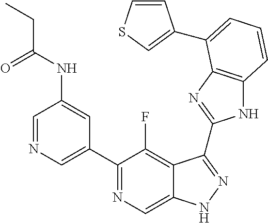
C1=NC=C(C2=NC=C3C(=C2F)C(C2=NC4=C(N2)C=CC=C4C2=CSC=C2)=NN3)C=C1NC(CC)=O
